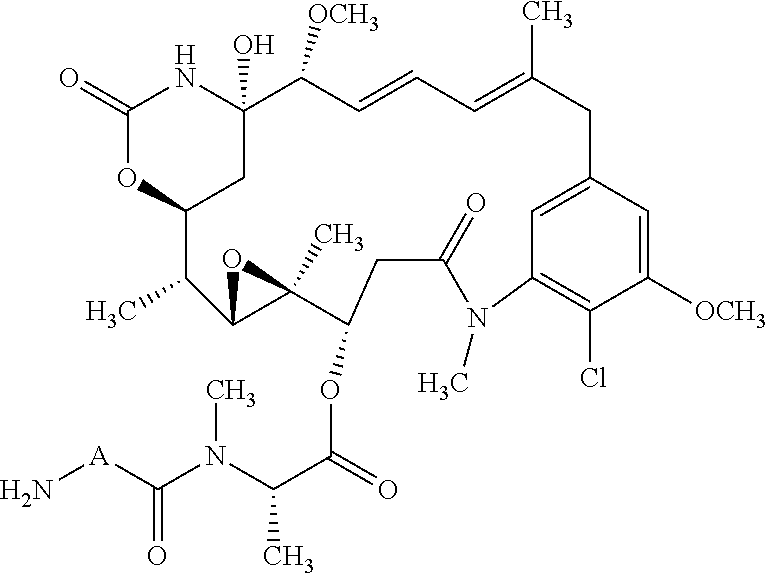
N[A]C(N(C(C(=O)OC1C2(C)OC2C(C)C2OC(=O)NC(O)(C2)C([OCH3])C=CC=C(C)CC2=CC(=C(Cl)C([OCH3])=C2)N(C)C(=O)C1)C)C)=O
